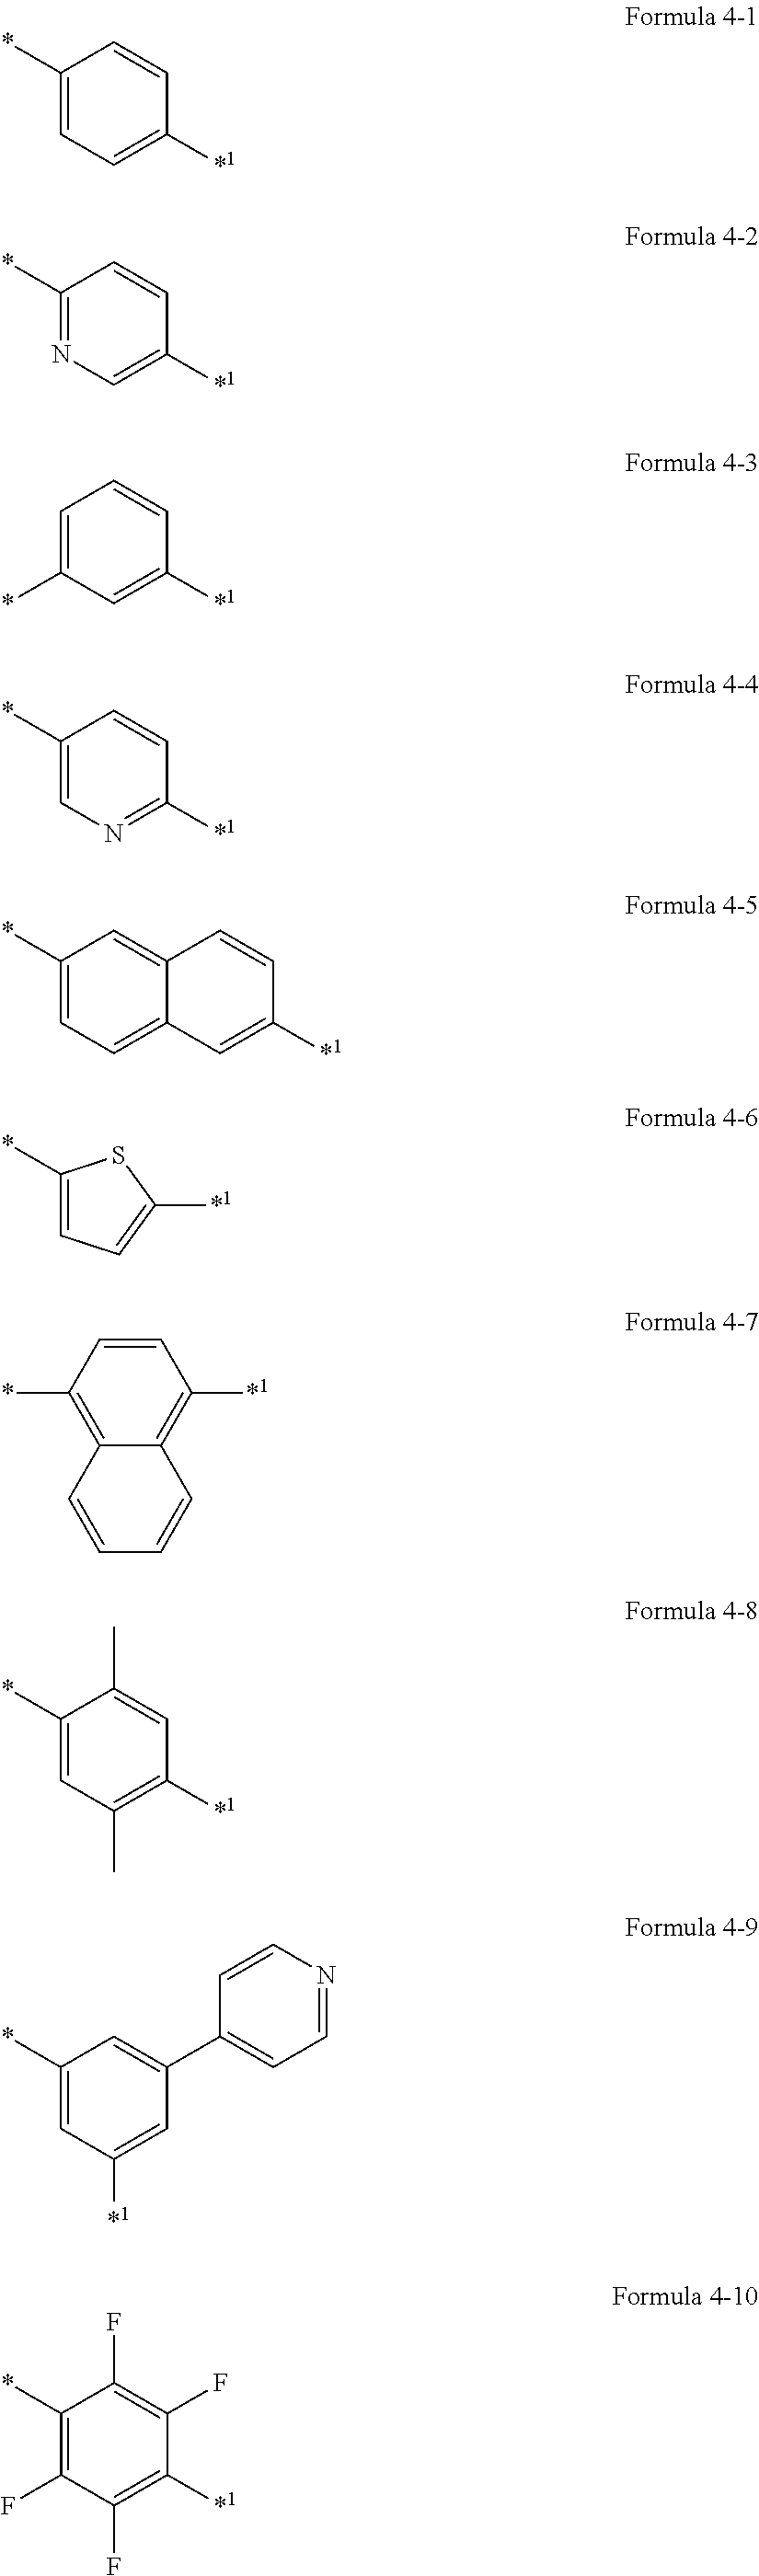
C1(*)=CC=C([*1])C=C1.C1(*)=NC=C([*1])C=C1.C1=C(*)C=C([*1])C=C1.C1(*)=CN=C([*1])C=C1.C12=CC(*)=CC=C1C=C([*1])C=C2.C1(*)=CC=C([*1])S1.C1=CC(*)=C2C(=C1[*1])C=CC=C2.C1(*)=CC(C)=C([*1])C=C1C.C1(*)=CC([*1])=CC(C2=CC=NC=C2)=C1.C1(*)=C(F)C(F)=C([*1])C(F)=C1F
